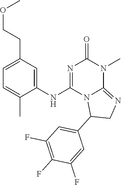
C1=C(CCOC)C=C(NC2=NC(=O)N(C)C3=NCC(C4=CC(F)=C(F)C(F)=C4)N23)C(C)=C1
